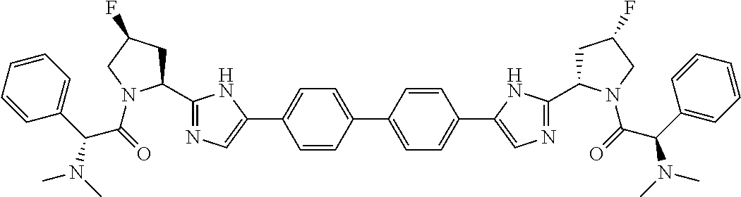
C1=CC(C2=CC=C(C3=CN=C(C4CC(F)CN4C(=O)C(C4=CC=CC=C4)N(C)C)N3)C=C2)=CC=C1C1=CN=C(C2CC(F)CN2C(=O)C(C2=CC=CC=C2)N(C)C)N1
